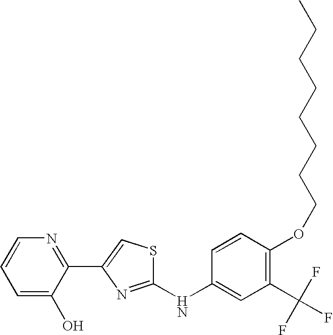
C1(NC2=CC(C(F)(F)F)=C(OCCCCCCCC)C=C2)=NC(C2=NC=CC=C2O)=CS1
